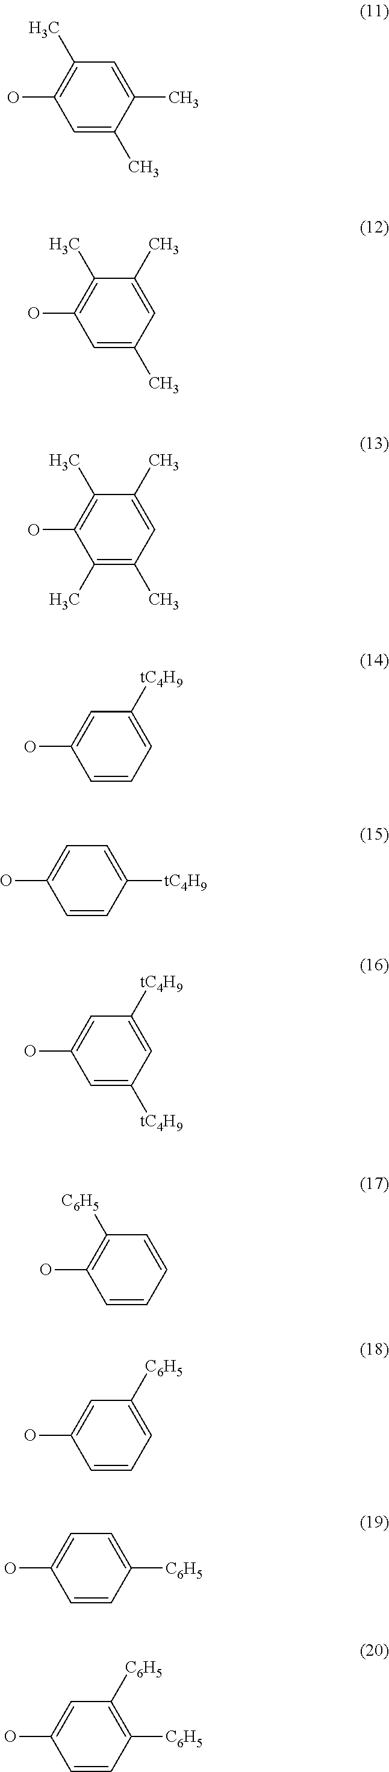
C1=C(C)C(C)=CC(C)=C1O.C1=C(C)C=C(C)C(C)=C1O.C1(C)=C(C)C=C(C)C(C)=C1O.C1=CC=C([tC4H9])C=C1O.C1=CC([tC4H9])=CC=C1O.C1=C([tC4H9])C=C([tC4H9])C=C1O.C1=CC=CC([C6H5])=C1O.C1=CC=C([C6H5])C=C1O.C1=CC([C6H5])=CC=C1O.C1=CC([C6H5])=C([C6H5])C=C1O
